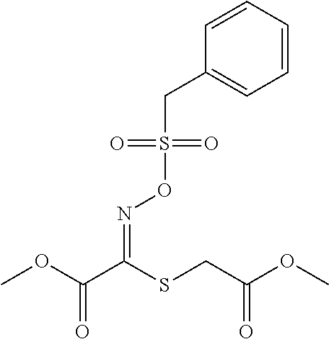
O(S(CC1=CC=CC=C1)(=O)=O)N=C(C(OC)=O)SCC(OC)=O
